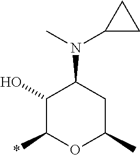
C1(O)C(*)OC(C)CC1N(C)C1CC1
